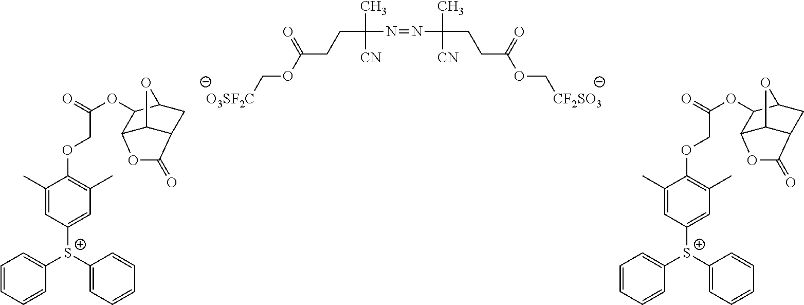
C(C(N=NC(CCC(OC[CF2SO3])=O)(C)[CN])(C)[CN])CC(OC[O3SF2C])=O.C1=CC=CC([S+](C2=CC=CC=C2)C2=CC(C)=C(OCC(OC3C4C5C(CC3O5)C(=O)O4)=O)C(C)=C2)=C1.C1=CC=CC([S+](C2=CC=CC=C2)C2=CC(C)=C(OCC(OC3C4C5C(CC3O5)C(=O)O4)=O)C(C)=C2)=C1
